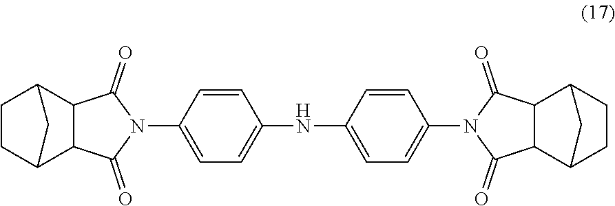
C1C2C3C(C(C1)C2)C(=O)N(C1=CC=C(NC2=CC=C(N4C(=O)C5C6CCC(C5C4=O)C6)C=C2)C=C1)C3=O
